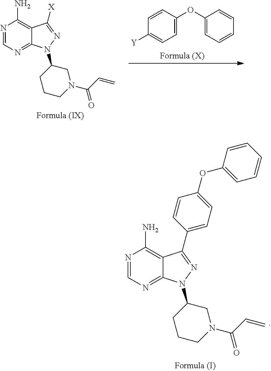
N1=CN=C2C(=C1N)C(C1=CC=C(OC3=CC=CC=C3)C=C1)=NN2C1CCCN(C(C=C)=O)C1.N1=CN=C2C(=C1N)C([X])=NN2C1CCCN(C(C=C)=O)C1.C1=C(OC2=CC=CC=C2)C=CC([Y])=C1
